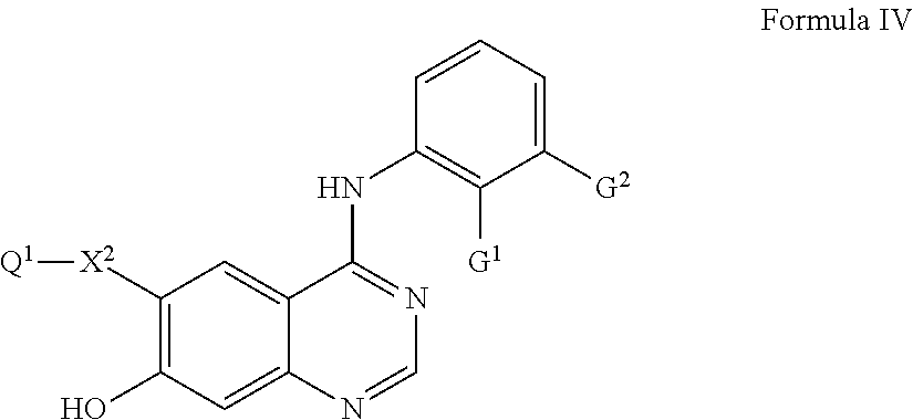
C12=CC([X2][Q1])=C(O)C=C1N=CN=C2NC1=C([G1])C([G2])=CC=C1
